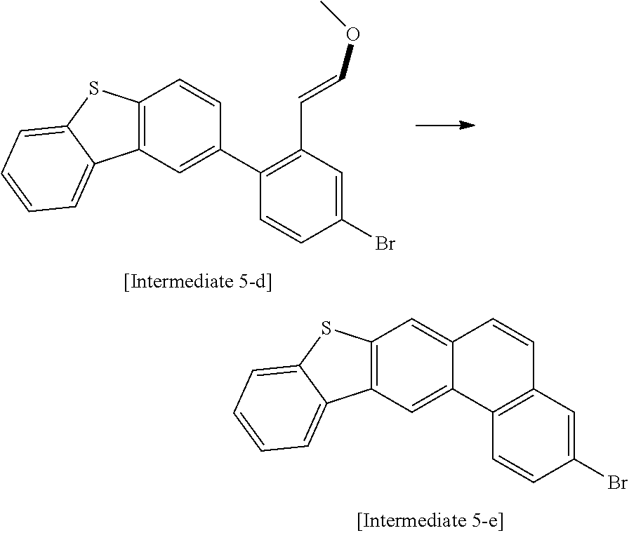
C12=C(C=C(C3=C(C=COC)C=C(Br)C=C3)C=C1)C1=CC=CC=C1S2.C12=C(C=C3C(=C1)C=CC1=C3C=CC(Br)=C1)C1=CC=CC=C1S2
